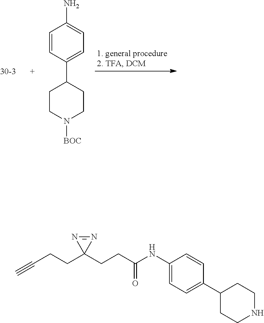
C1=CC(C2CCN([BOC])CC2)=CC=C1N.C1(NC(CCC2(CCC#C)N=N2)=O)=CC=C(C2CCNCC2)C=C1
